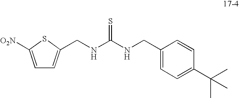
C(NC(NCC1=CC=C(C(C)(C)C)C=C1)=S)C1=CC=C([O2N])S1
